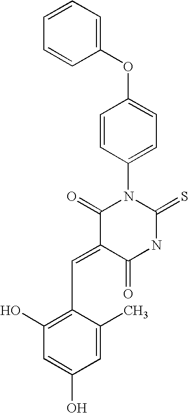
O=C1C(=CC2=C(O)C=C(O)C=C2C)C(=O)N(C2=CC=C(OC3=CC=CC=C3)C=C2)C(=S)N1
